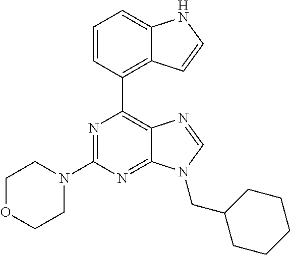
N1=C(N2CCOCC2)N=C2C(=C1C1=C3C(=CC=C1)NC=C3)N=CN2CC1CCCCC1
